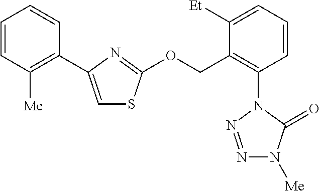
C1=CC([Me])=C(C2=CSC(OCC3=C(N4N=NN([Me])C4=O)C=CC=C3[Et])=N2)C=C1
